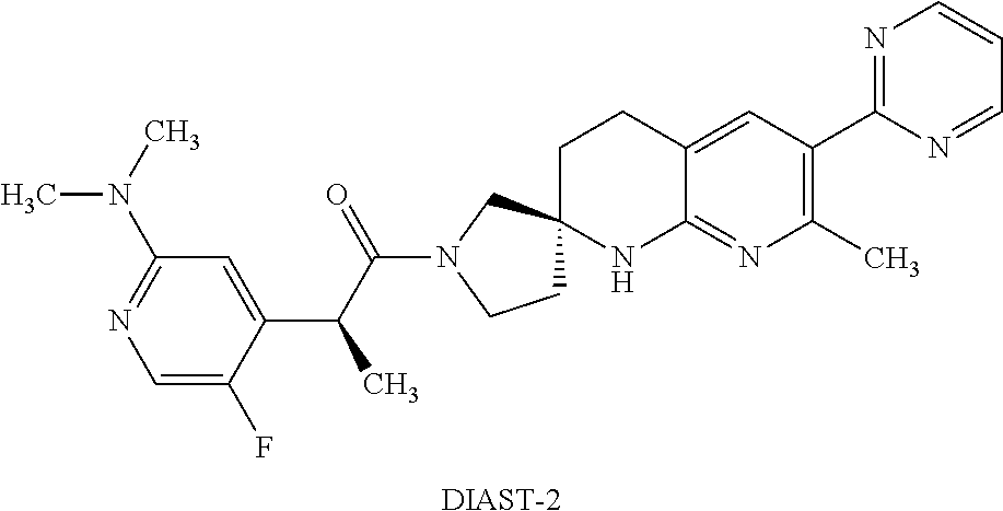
C1=C(F)C(C(C(N2CCC3(C2)CCC2=CC(C4=NC=CC=N4)=C(C)N=C2N3)=O)C)=CC(N(C)C)=N1.[DIAST-2]
